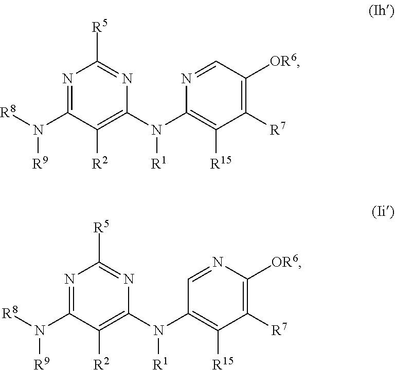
N1=C(N([R8])[R9])C([R2])=C(N(C2=C([R15])C([R7])=C([OR6])C=N2)[R1])N=C1[R5].N1=C(N([R8])[R9])C([R2])=C(N(C2=C([R15])C([R7])=C([OR6])N=C2)[R1])N=C1[R5]
